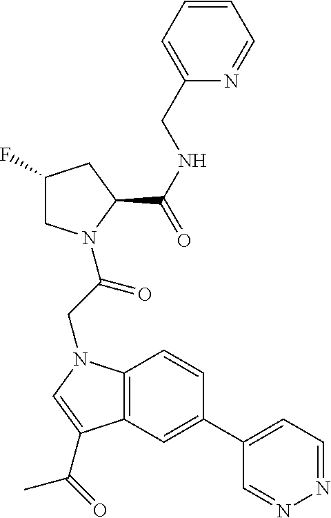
C1(F)CN(C(CN2C3=C(C=C(C4=CC=NN=C4)C=C3)C(C(C)=O)=C2)=O)C(C(NCC2=CC=CC=N2)=O)C1
